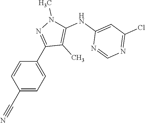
C1(C#N)=CC=C(C2=NN(C)C(NC3=CC(Cl)=NC=N3)=C2C)C=C1
